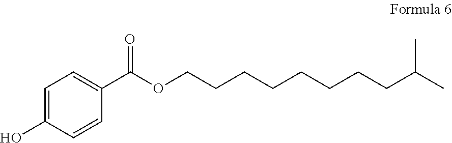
C1(O)=CC=C(C(OCCCCCCCCC(C)C)=O)C=C1
